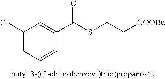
C1(Cl)=CC=CC(C(SCC[COOBu])=O)=C1
